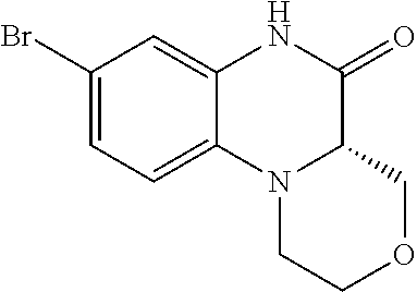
N1C2=CC(Br)=CC=C2N2C(C1=O)COCC2
